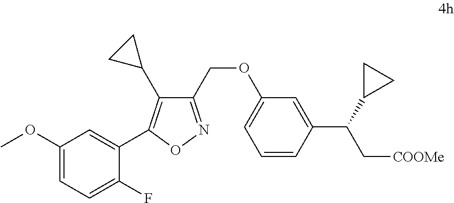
C1(COC2=CC=CC(C(C3CC3)C[COOMe])=C2)=NOC(C2=CC(OC)=CC=C2F)=C1C1CC1
